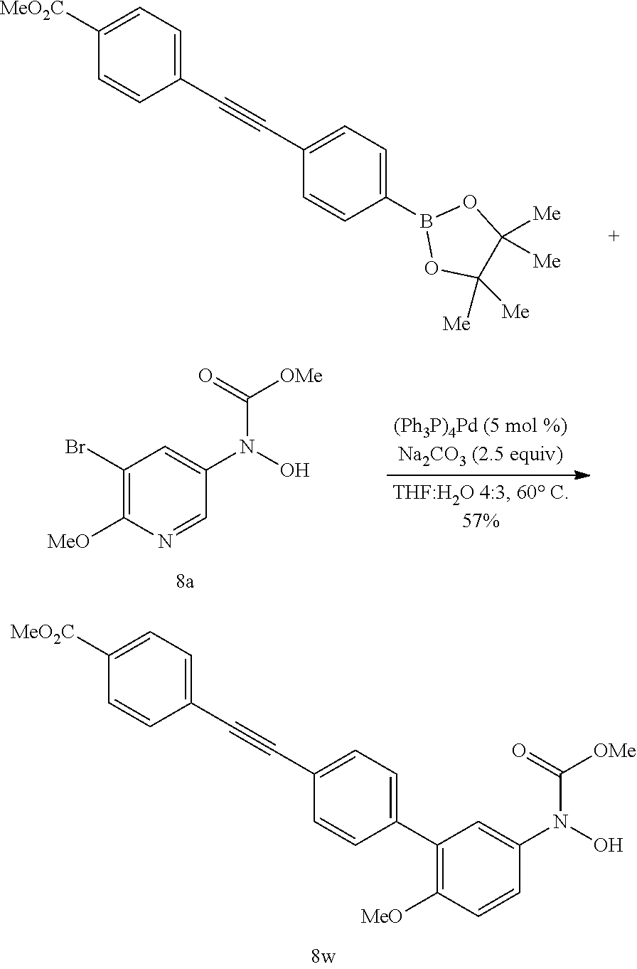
C1(C#CC2=CC=C(B3OC([Me])([Me])C([Me])([Me])O3)C=C2)=CC=C([MeO2C])C=C1.C1(Br)=C([MeO])N=CC(N(O)C(=O)[OMe])=C1.C1(C#CC2=CC=C(C3=C([MeO])C=CC(N(C(=O)[OMe])O)=C3)C=C2)=CC=C([MeO2C])C=C1
